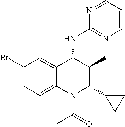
C1(Br)=CC=C2C(=C1)C(NC1=NC=CC=N1)C(C)C(C1CC1)N2C(=O)C
